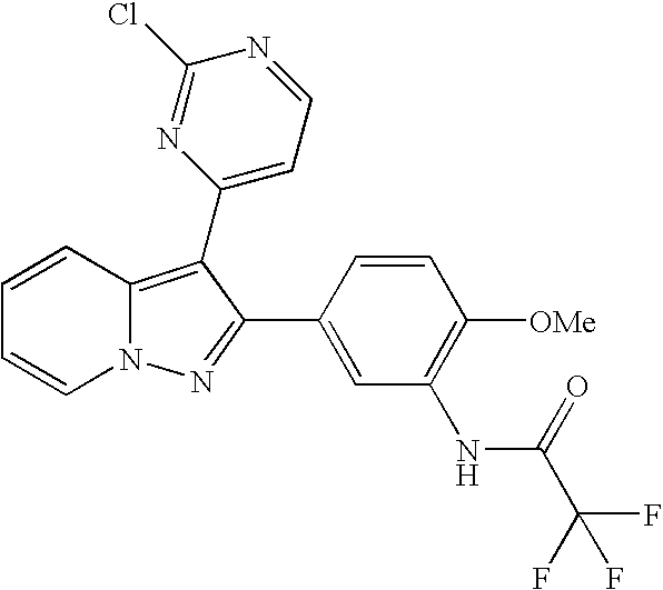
C1=CC2=C(C3=CC=NC(Cl)=N3)C(C3=CC(NC(C(F)(F)F)=O)=C([OMe])C=C3)=NN2C=C1
